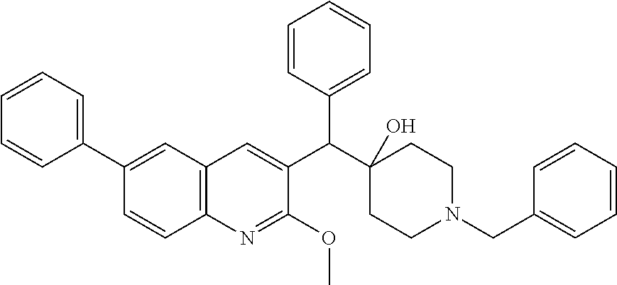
C1(C2=CC=CC=C2)=CC2=C(C=C1)N=C(OC)C(C(C1(O)CCN(CC3=CC=CC=C3)CC1)C1=CC=CC=C1)=C2
